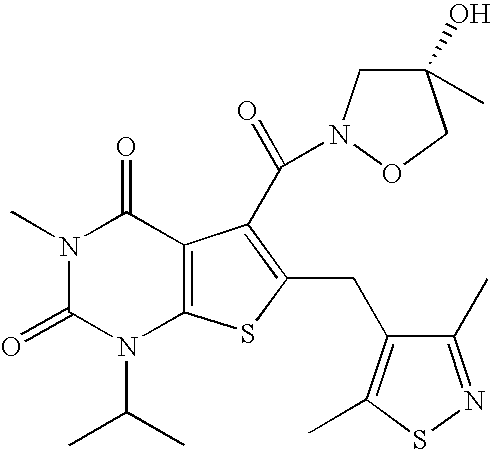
N1(C)C(=O)N(C(C)C)C2=C(C1=O)C(C(=O)N1CC(C)(O)CO1)=C(CC1=C(C)SN=C1C)S2
